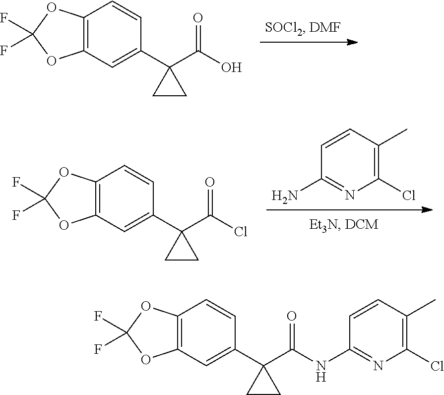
NC1=NC(Cl)=C(C)C=C1.C12=C(C=C(C3(C(Cl)=O)CC3)C=C1)OC(F)(F)O2.C12=C(C=C(C3(C(O)=O)CC3)C=C1)OC(F)(F)O2.C12=C(C=C(C3(C(NC4=NC(Cl)=C(C)C=C4)=O)CC3)C=C1)OC(F)(F)O2
